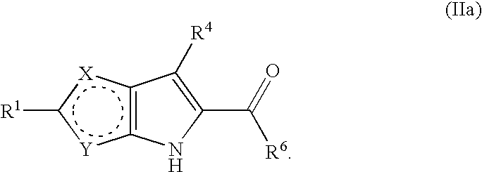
c12[Y]c([R1])[X]c~1C([R4])=C(C(=O)[R6])N2
